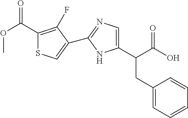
C1(CC(C(O)=O)C2=CN=C(C3=CSC(C(OC)=O)=C3F)N2)=CC=CC=C1
